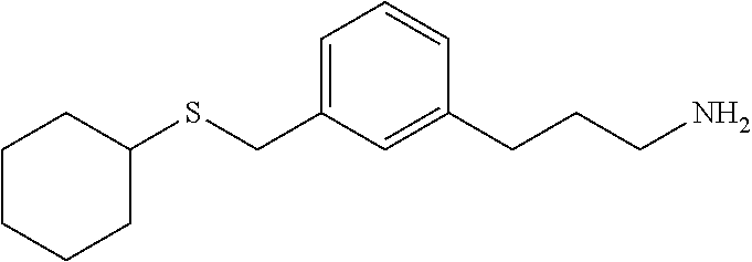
C1=C(CSC2CCCCC2)C=C(CCCN)C=C1
